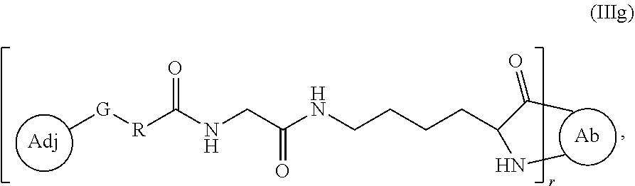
[Adj].[Ab].C[G][R]C(NCC(NCCCCC(C(C)=O)NC)=O)=O
